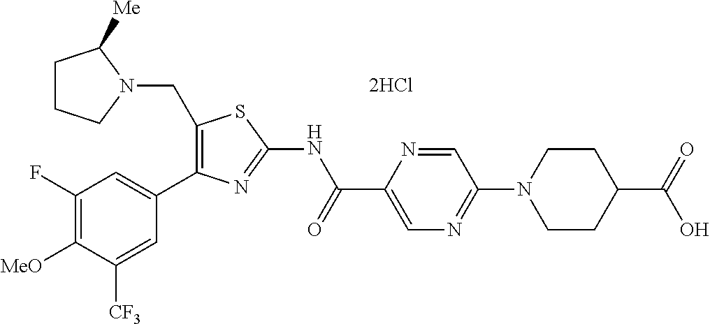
[MeO]C1=C(F)C=C(C2=C(CN3CCCC3[Me])SC(NC(C3=CN=C(N4CCC(C(=O)O)CC4)C=N3)=O)=N2)C=C1[CF3]
